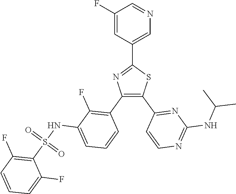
C1=C(C2=NC(C3=C(F)C(NS(C4=C(F)C=CC=C4F)(=O)=O)=CC=C3)=C(C3=NC(NC(C)C)=NC=C3)S2)C=C(F)C=N1
